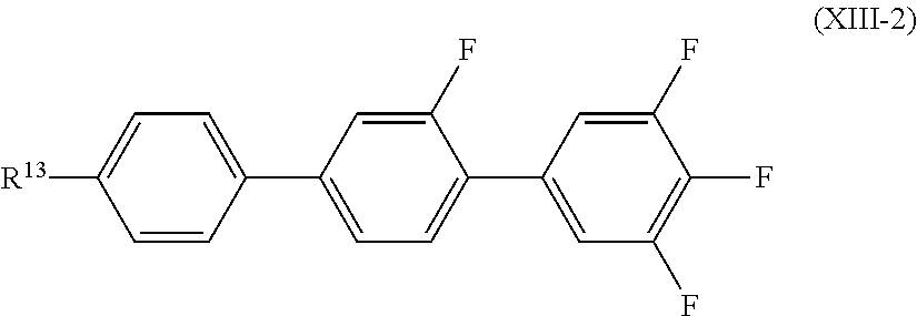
C1(C2=CC=C(C3=CC(F)=C(F)C(F)=C3)C(F)=C2)=CC=C([R13])C=C1
